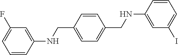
C1=CC(CNC2=CC(F)=CC=C2)=CC=C1CNC1=CC(I)=CC=C1
